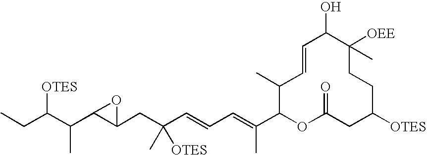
CCC(C(C1C(CC(C=CC=C(C2OC(=O)CC([OTES])CCC([OEE])(C)C(O)C=CC2C)C)([OTES])C)O1)C)[OTES]
